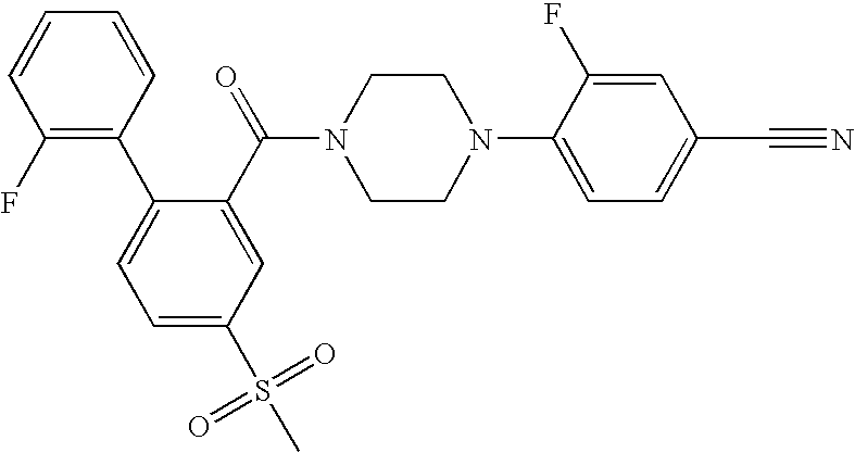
C1(F)=C(C2=CC=C(S(C)(=O)=O)C=C2C(N2CCN(C3=CC=C(C#N)C=C3F)CC2)=O)C=CC=C1
